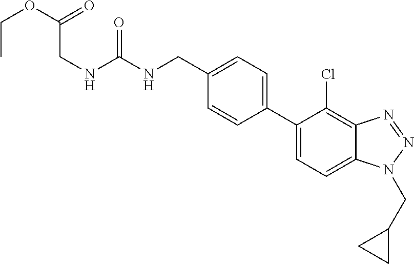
C1(CNC(NCC(OCC)=O)=O)=CC=C(C2=CC=C3C(=C2Cl)N=NN3CC2CC2)C=C1
